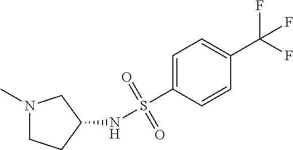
N1(C)CCC(NS(C2=CC=C(C(F)(F)F)C=C2)(=O)=O)C1
